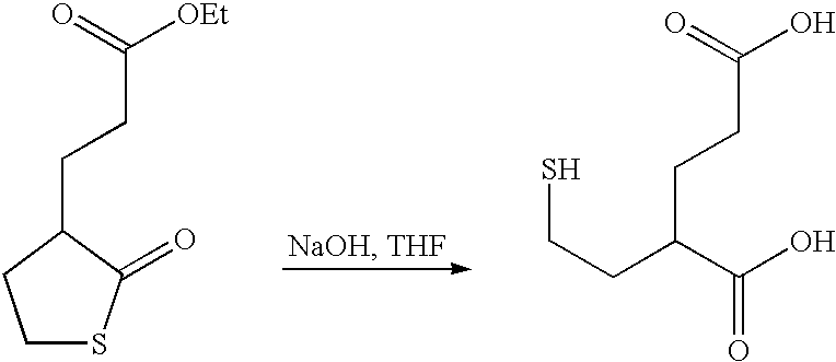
C1SC(=O)C(CCC([OEt])=O)C1.C(CC(C(O)=O)CCC(O)=O)S
